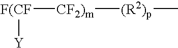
[CF2)m]([(R2)p]C)[F(CF][Y]
